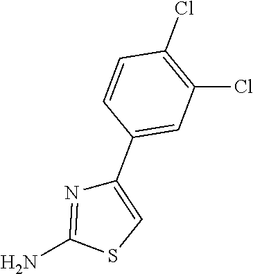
NC1=NC(C2=CC(Cl)=C(Cl)C=C2)=CS1
